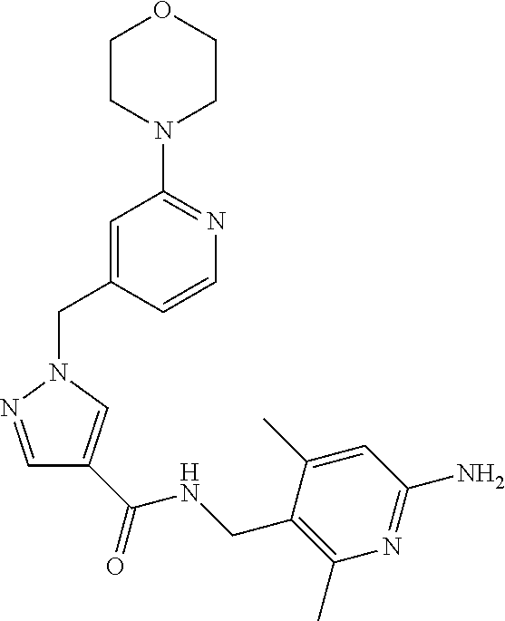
C1=C(CN2N=CC(C(=O)NCC3=C(C)N=C(N)C=C3C)=C2)C=CN=C1N1CCOCC1
